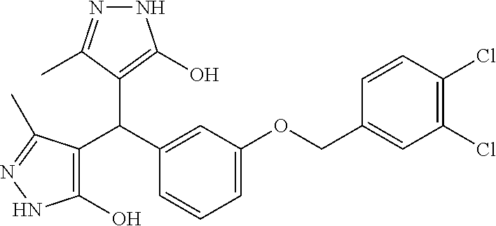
C1(O)=C(C(C2=CC(OCC3=CC(Cl)=C(Cl)C=C3)=CC=C2)C2=C(O)NN=C2C)C(C)=NN1
